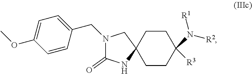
N1(CC2=CC=C(OC)C=C2)C(=O)NC2(C1)CCC(N([R2])[R1])([R3])CC2
